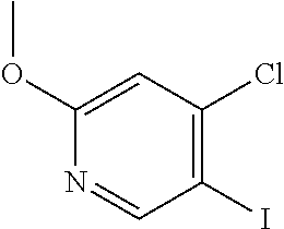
C1(OC)=CC(Cl)=C(I)C=N1
